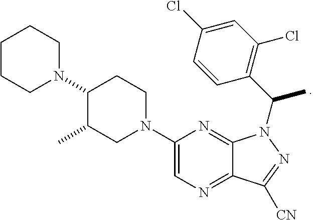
C1CCN(C2C(C)CN(C3=CN=C4C(=N3)N(C(C3=C(Cl)C=C(Cl)C=C3)C)N=C4[CN])CC2)CC1
